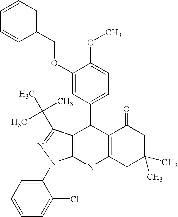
C12=C(NC3=C(C1C1=CC=C(OC)C(OCC4=CC=CC=C4)=C1)C(C(C)(C)C)=NN3C1=CC=CC=C1Cl)CC(C)(C)CC2=O
